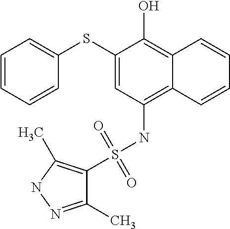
C1(SC2=CC=CC=C2)=CC(NS(=O)(=O)C2=C(C)NN=C2C)=C2C(=C1O)C=CC=C2
